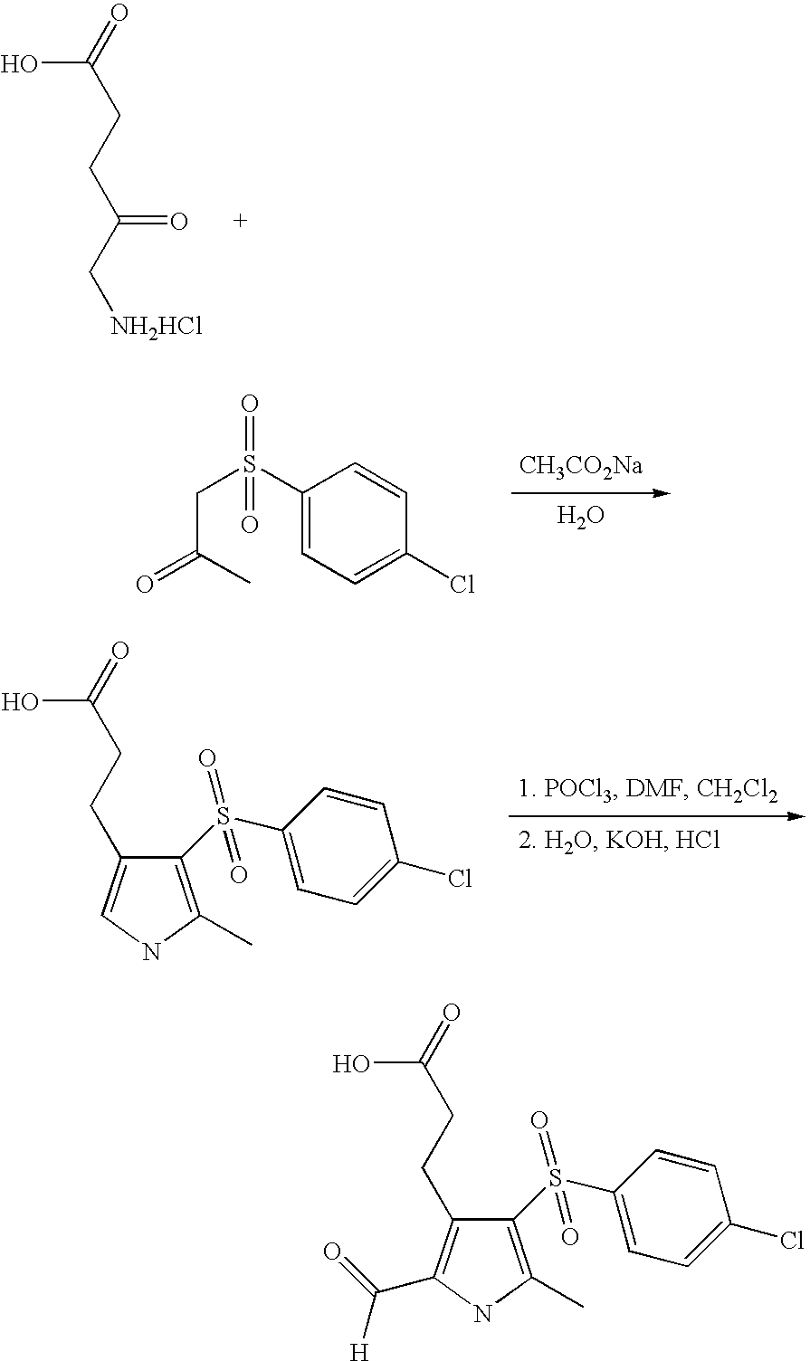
C1(S(C2=CC=C(Cl)C=C2)(=O)=O)=C(C)NC=C1CCC(=O)O.C(CCC(C[NH2HCl])=O)(O)=O.[CH3CO2Na].O.O=C(C)CS(C1=CC=C(Cl)C=C1)(=O)=O.[H]C(C1=C(CCC(=O)O)C(S(C2=CC=C(Cl)C=C2)(=O)=O)=C(C)N1)=O
